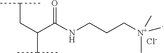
C(CC(C(NCCC[N+](C)(C)C)=O)C(C)C)(C)C.[Cl-]
